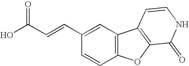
C(=CC1=CC2=C(C=C1)OC1=C2C=CNC1=O)C(O)=O
